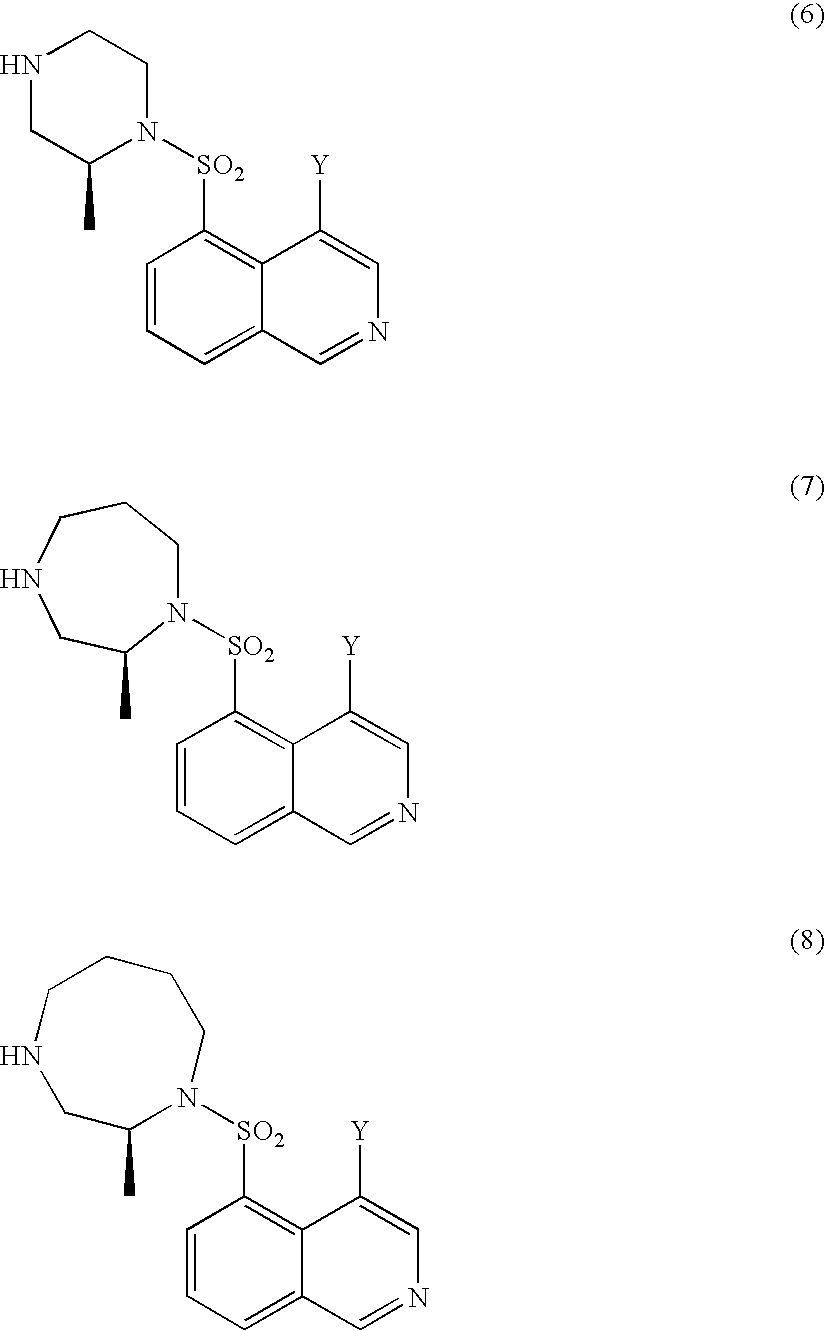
C1=CC=C2C(=C1[SO2]N1CCNCC1C)C([Y])=CN=C2.C1=CC=C2C(=C1[SO2]N1CCCNCC1C)C([Y])=CN=C2.C1=CC=C2C(=C1[SO2]N1CCCCNCC1C)C([Y])=CN=C2
